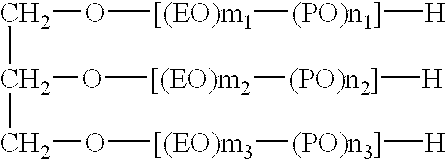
C(O[[(EO)m1][(PO)n1]][H])C(O[[(EO)m2][(PO)n2]][H])CO[[(EO)m3][(PO)n3]][H]
